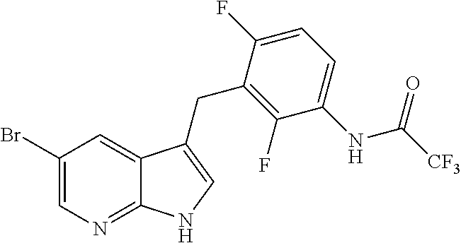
C1(Br)=CN=C2C(=C1)C(CC1=C(F)C(NC([CF3])=O)=CC=C1F)=CN2
